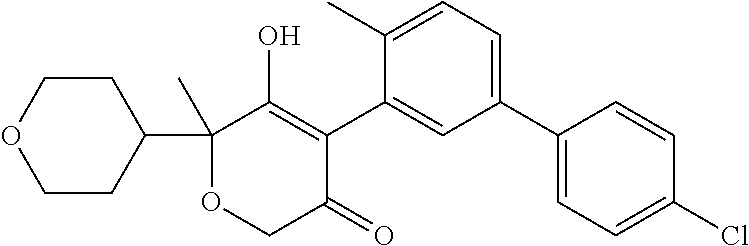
C1(C2=CC=C(C)C(C3=C(O)C(C4CCOCC4)(C)OCC3=O)=C2)=CC=C(Cl)C=C1
